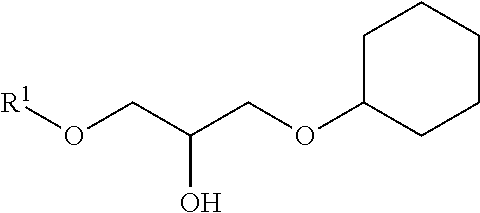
O(CC(CO[R1])O)C1CCCCC1
